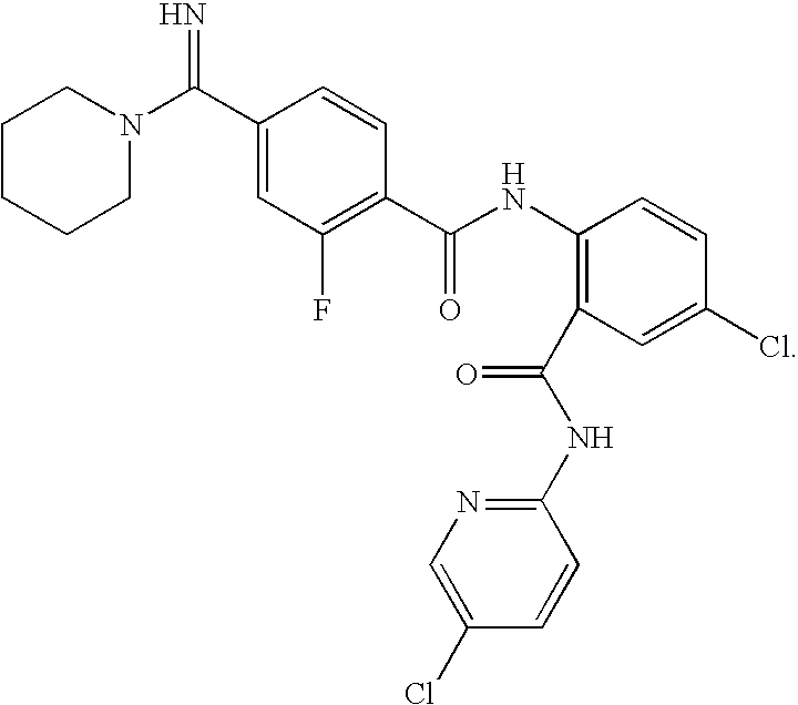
C1(NC(C2=C(F)C=C(C(N3CCCCC3)=N)C=C2)=O)=C(C(=O)NC2=NC=C(Cl)C=C2)C=C(Cl)C=C1
